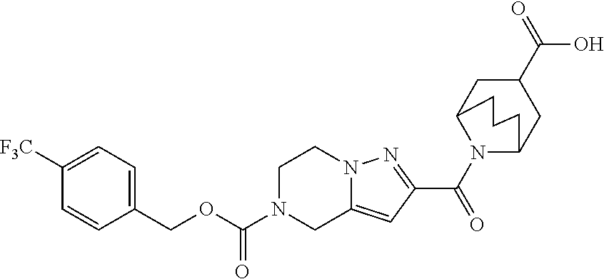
C1N(C(OCC2=CC=C([F3C])C=C2)=O)CC2=CC(C(=O)N3C4CC(C(O)=O)CC3CCC4)=NN2C1
